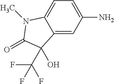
C12=CC(N)=CC=C1N(C)C(=O)C2(O)C(F)(F)F
